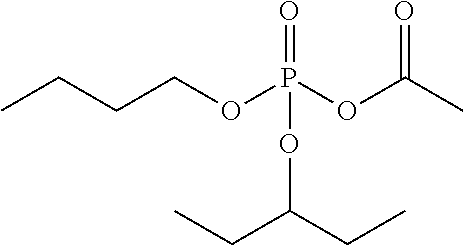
CCCCOP(OC(C)=O)(=O)OC(CC)CC
